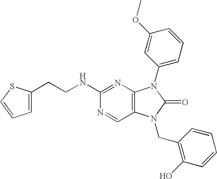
C1=C(CCNC2=NC3=C(C=N2)N(CC2=C(O)C=CC=C2)C(=O)N3C2=CC=CC(OC)=C2)SC=C1
